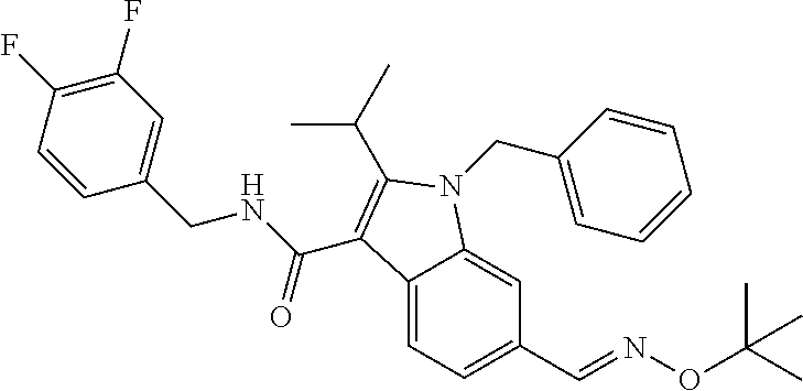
C12=CC=C(C=NOC(C)(C)C)C=C1N(CC1=CC=CC=C1)C(C(C)C)=C2C(NCC1=CC(F)=C(F)C=C1)=O
